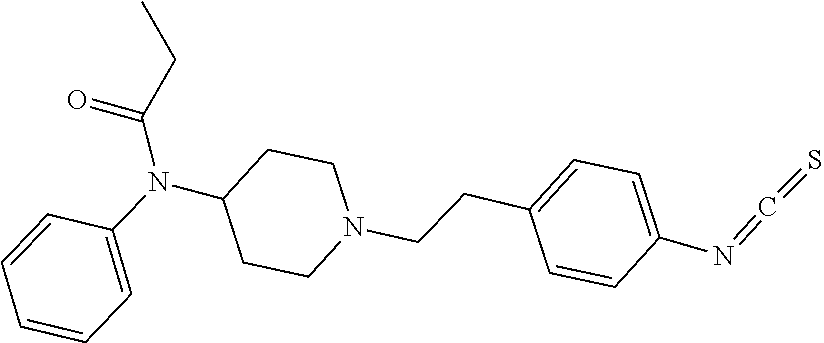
C(=NC1=CC=C(CCN2CCC(N(C3=CC=CC=C3)C(=O)CC)CC2)C=C1)=S
